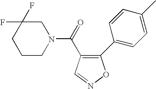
C1CN(C(=O)C2=C(C3=CC=C(C)C=C3)ON=C2)CC(F)(F)C1
